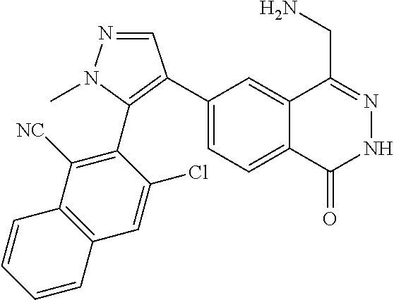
C1(C2=C(C3=C([NC])C4=C(C=C3Cl)C=CC=C4)N(C)N=C2)=CC=C2C(=C1)C(CN)=NNC2=O
